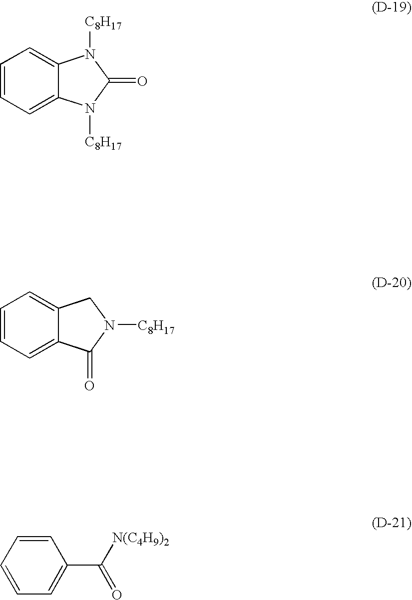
C1=CC=C2C(=C1)N([C8H17])C(=O)N2[C8H17].C1=CC=C2C(=C1)CN([C8H17])C2=O.C1=CC=CC(C([N(C4H9)2])=O)=C1
